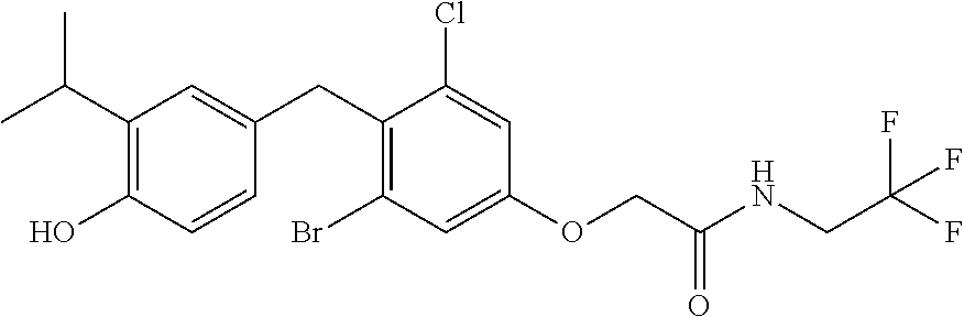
C1(CC2=CC(C(C)C)=C(O)C=C2)=C(Br)C=C(OCC(NCC(F)(F)F)=O)C=C1Cl
